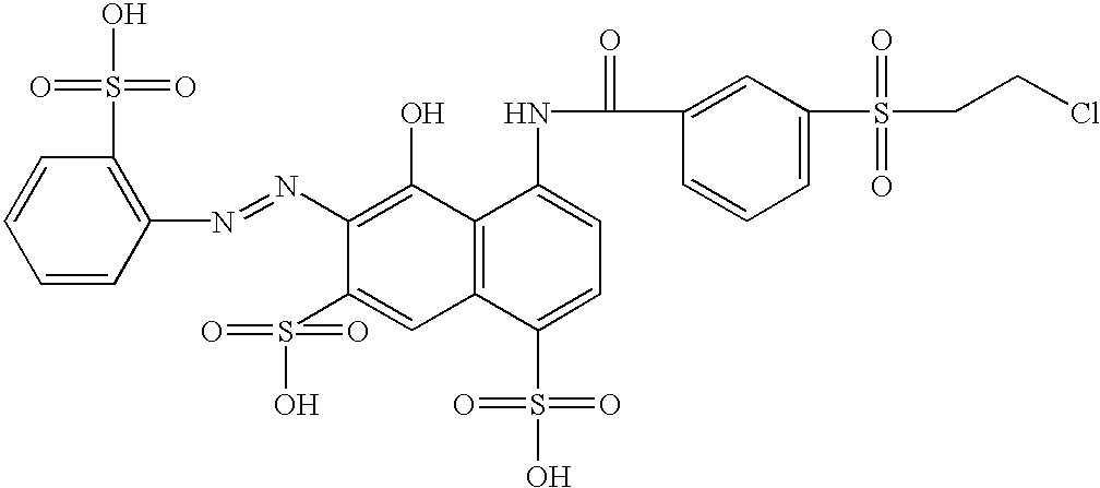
C1(N=NC2=C(S(O)(=O)=O)C=CC=C2)=C(O)C2=C(C=C1S(O)(=O)=O)C(S(O)(=O)=O)=CC=C2NC(C1=CC(S(CCCl)(=O)=O)=CC=C1)=O
